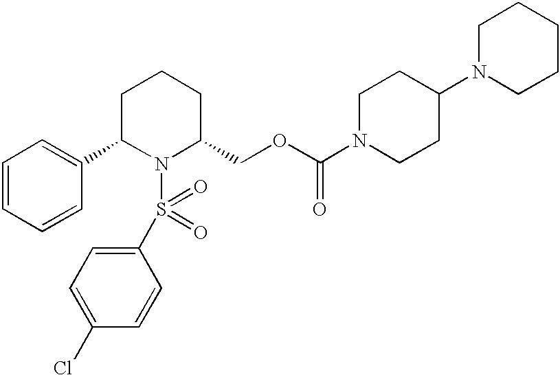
C1=CC=CC(C2N(S(C3=CC=C(Cl)C=C3)(=O)=O)C(COC(=O)N3CCC(N4CCCCC4)CC3)CCC2)=C1
